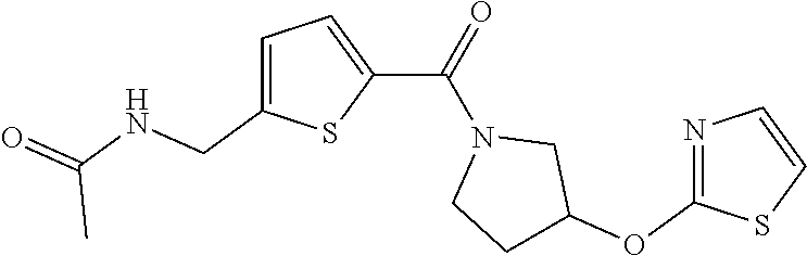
C1=C(CNC(=O)C)SC(C(N2CCC(OC3=NC=CS3)C2)=O)=C1
